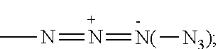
CN=N=[N(][N3)]
